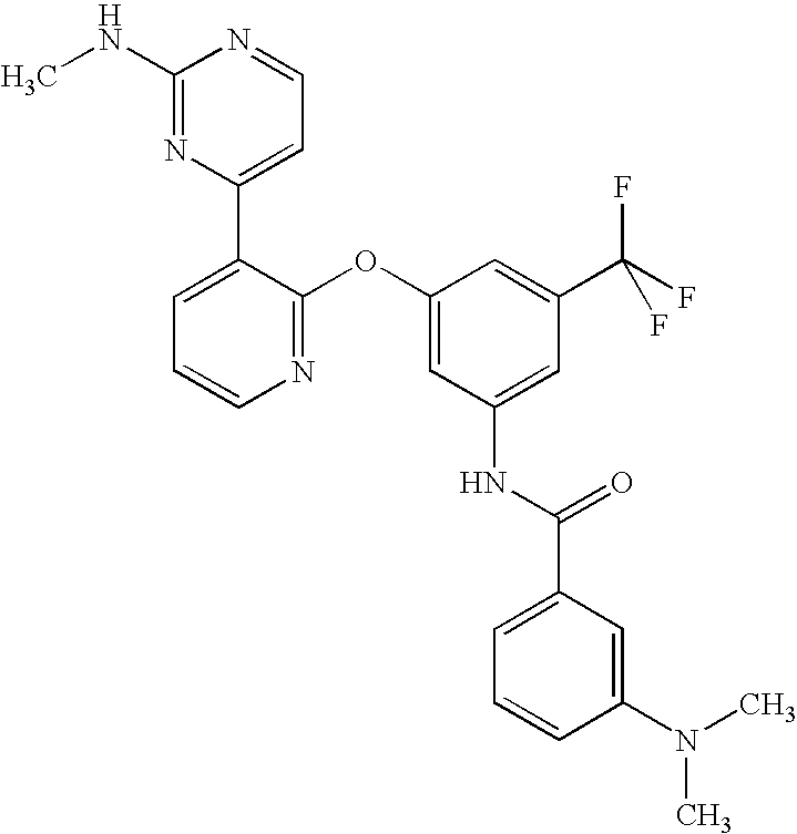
C1(NC)=NC(C2=CC=CN=C2OC2=CC(NC(C3=CC=CC(N(C)C)=C3)=O)=CC(C(F)(F)F)=C2)=CC=N1
